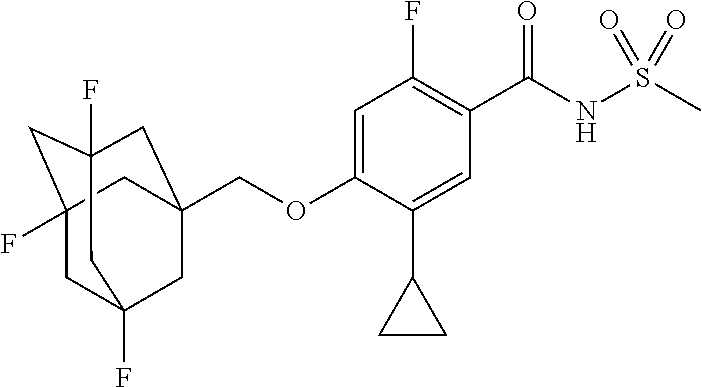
C(OC1=CC(F)=C(C(NS(=O)(=O)C)=O)C=C1C1CC1)C12CC3(F)CC(F)(CC(F)(C1)C3)C2
